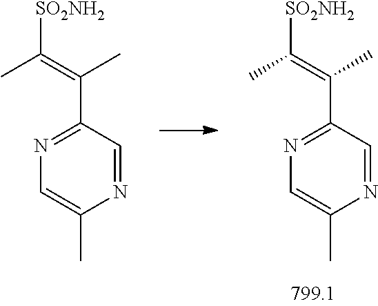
C1(C(=C(C)[SO2NH2])C)=NC=C(C)N=C1.C1(C(=C(C)[SO2NH2])C)=NC=C(C)N=C1
